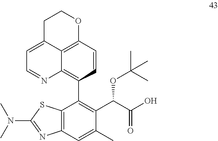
C1(C2=C(C(OC(C)(C)C)C(O)=O)C(C)=CC3=C2SC(N(C)C)=N3)=C2C3=C(C=C1)OCCC3=CC=N2
